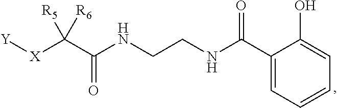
[Y][X]C(C(NCCNC(C1=CC=CC=C1O)=O)=O)([R5])[R6]
